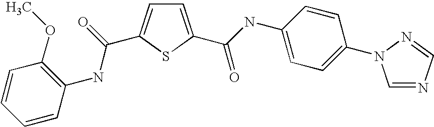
C1=C(C(=O)NC2=CC=C(N3C=NC=N3)C=C2)SC(C(=O)NC2=C(OC)C=CC=C2)=C1
